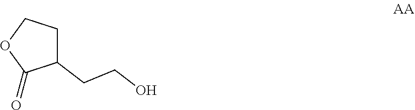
C1(CCO)CCOC1=O
